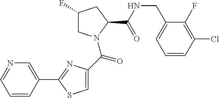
C1(F)CN(C(=O)C2=CSC(C3=CN=CC=C3)=N2)C(C(NCC2=CC=CC(Cl)=C2F)=O)C1
